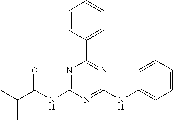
C1(C2=NC(NC3=CC=CC=C3)=NC(NC(C(C)C)=O)=N2)=CC=CC=C1
